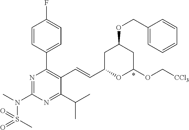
C1=CC(C2=C(C=CC3OC(OC[CCl3])CC(OCC4=CC=CC=C4)C3)C(C(C)C)=NC(N(C)S(=O)(C)=O)=N2)=CC=C1F
